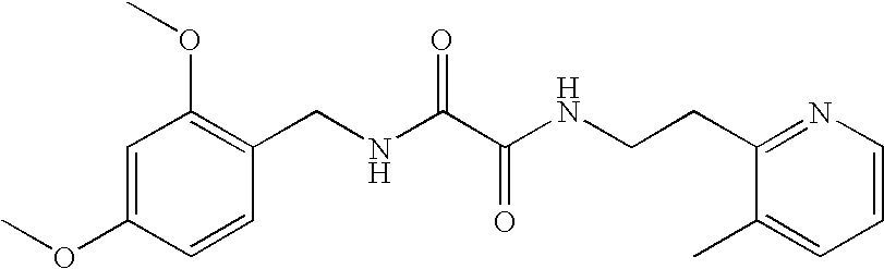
C1=CC(OC)=CC(OC)=C1CNC(C(NCCC1=NC=CC=C1C)=O)=O
